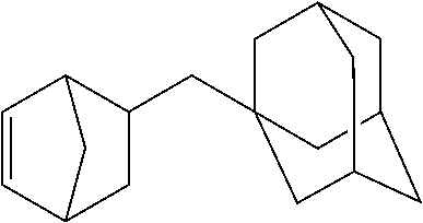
C1=CC2C(CC34CC5CC(CC(C3)C5)C4)CC1C2
